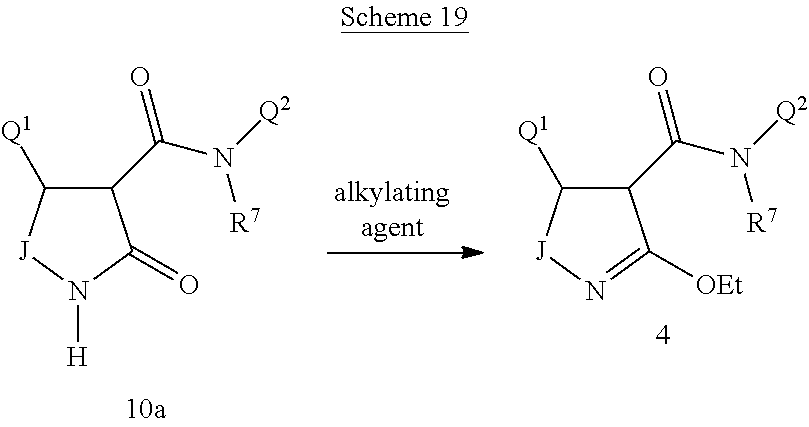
C1(C(N([Q2])[R7])=O)C([Q1])[J]N([H])C1=O.C1(C(N([Q2])[R7])=O)C([Q1])[J]N=C1[OEt]
